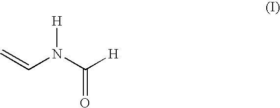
C=CN(C([H])=O)[H]
